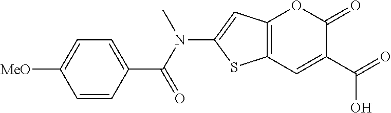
C12=C(C=C(C(O)=O)C(=O)O1)SC(N(C(C1=CC=C([MeO])C=C1)=O)C)=C2
